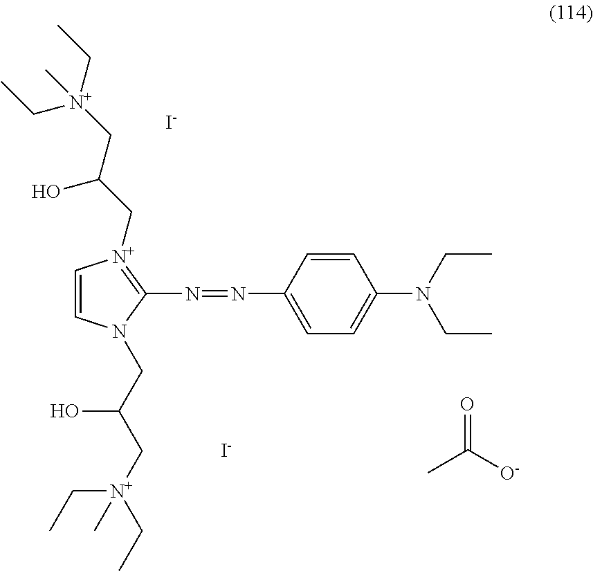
C1=CN(CC(C[N+](CC)(CC)C)O)C(N=NC2=CC=C(N(CC)CC)C=C2)=[N+]1CC(C[N+](CC)(CC)C)O.O=C([O-])C.[I-].[I-]
